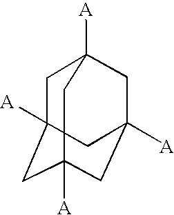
C1C2([A])CC3([A])CC([A])(CC1([A])C3)C2
